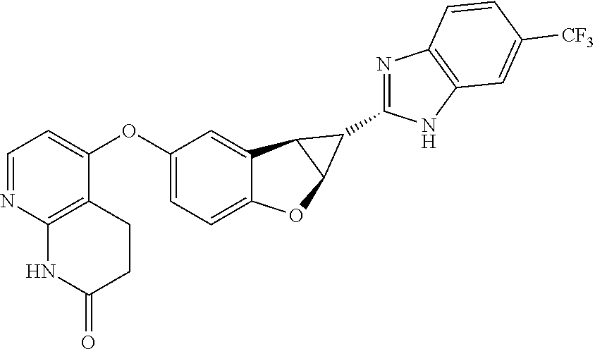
C1=NC2=C(C(OC3=CC=C4C(=C3)C3C(O4)C3C3=NC4=C(N3)C=C([CF3])C=C4)=C1)CCC(=O)N2
